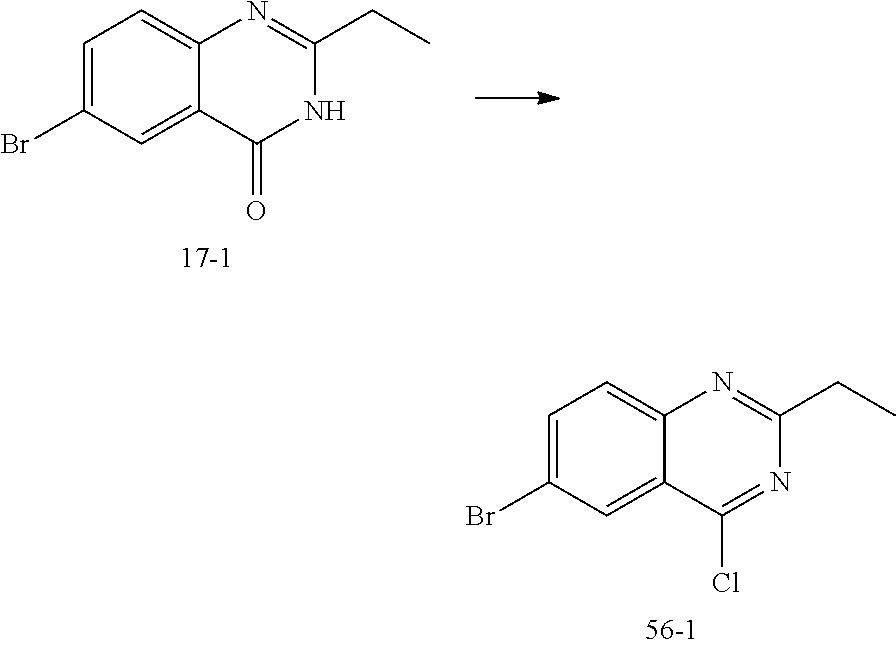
C1=C(Br)C=C2C(=C1)N=C(CC)NC2=O.C1=C(Br)C=C2C(=C1)N=C(CC)N=C2Cl
